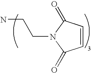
C1=CC(=O)N(CCN)C1=O
